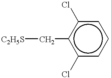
[C2H5S]Cc1c(Cl)cccc1Cl
